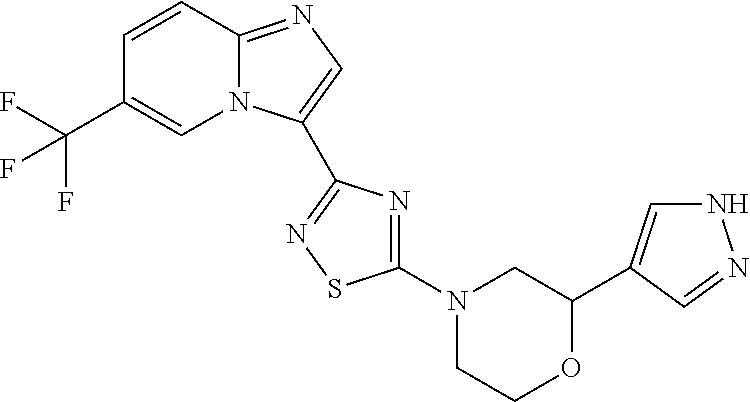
C12=NC=C(C3=NSC(N4CCOC(C5=CNN=C5)C4)=N3)N1C=C(C(F)(F)F)C=C2
